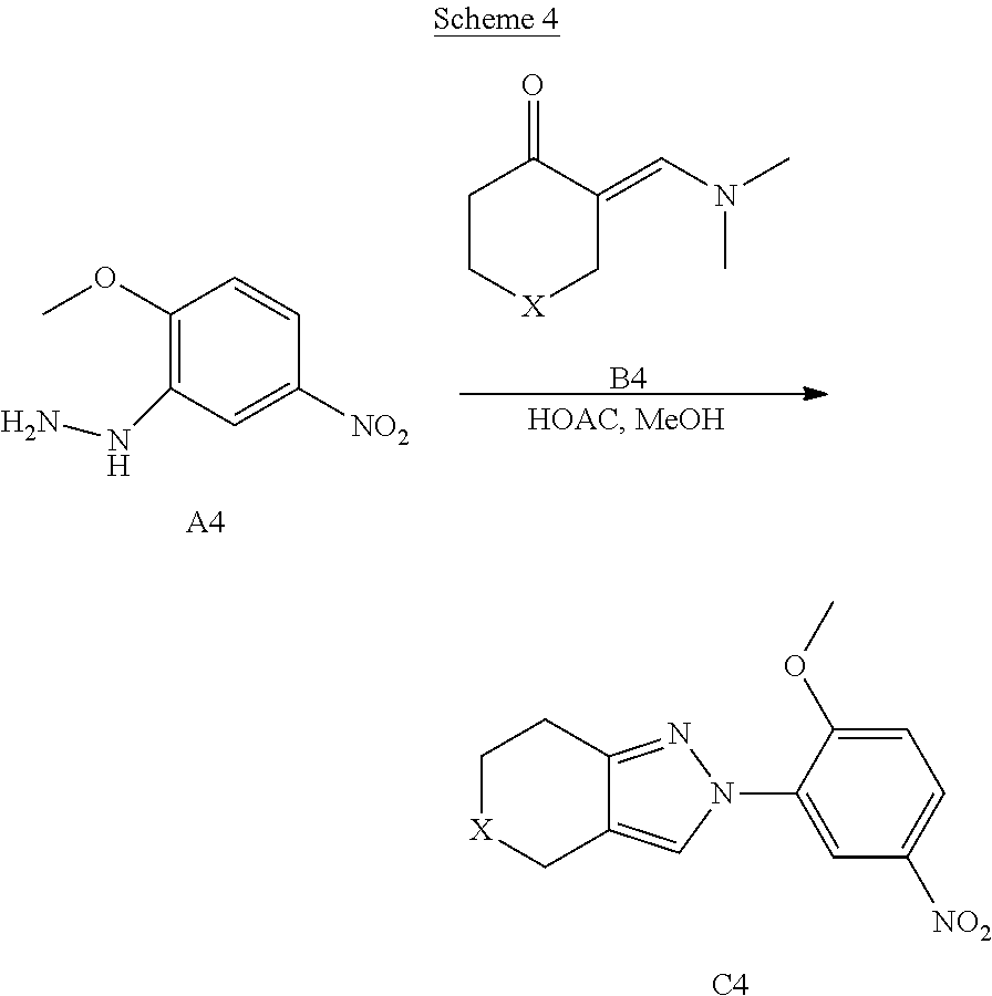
C1C[X]CC(=CN(C)C)C1=O.[B4].C1(OC)=C(NN)C=C([NO2])C=C1.[A4].C1[X]CC2=CN(C3=CC([NO2])=CC=C3OC)N=C2C1.[C4]
